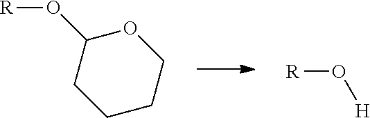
C1OC(O[R])CCC1.[R]O[H]
